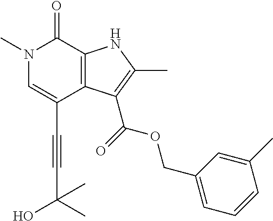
C(C1=CN(C)C(=O)C2=C1C(C(=O)OCC1=CC=CC(C)=C1)=C(C)N2)#CC(O)(C)C
